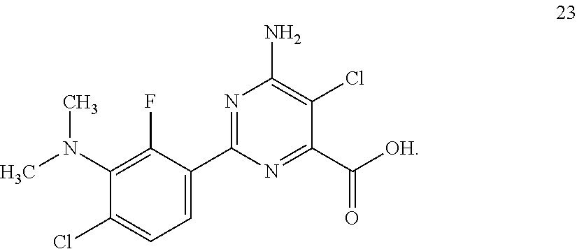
C1(N(C)C)=C(F)C(C2=NC(N)=C(Cl)C(C([OH])=O)=N2)=CC=C1Cl
